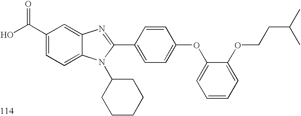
OC(C1=CC=C2C(=C1)N=C(C1=CC=C(OC3=CC=CC=C3OCCC(C)C)C=C1)N2C1CCCCC1)=O
